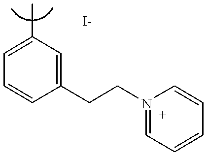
C1=C(C)C=C(CCN2=CC=CC=C2)C=C1
